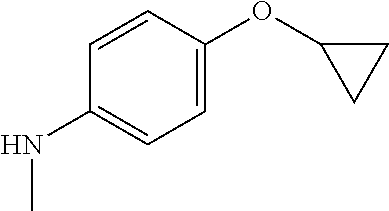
C1(NC)=CC=C(OC2CC2)C=C1
